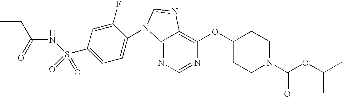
C12=NC=NC(OC3CCN(C(OC(C)C)=O)CC3)=C1N=CN2C1=CC=C(S(NC(CC)=O)(=O)=O)C=C1F
